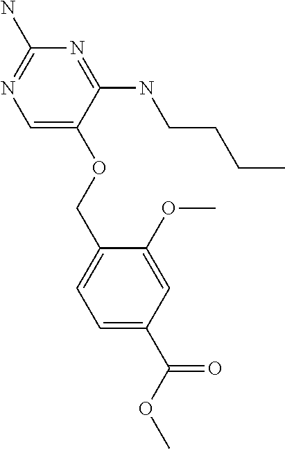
C1=C(OC)C(COC2=CN=C(N)N=C2NCCCC)=CC=C1C(OC)=O
